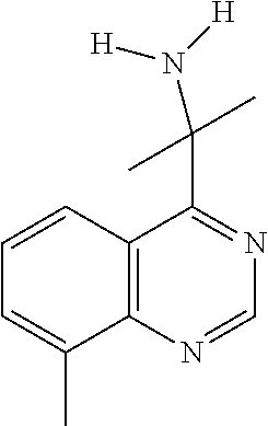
C12=C(N=CN=C1C(N([H])[H])(C)C)C(C)=CC=C2
